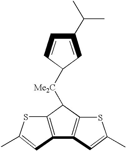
C1=CC([Me2C]C2C3=C(C=C(C)S3)C3=C2SC(C)=C3)C=C1C(C)C
